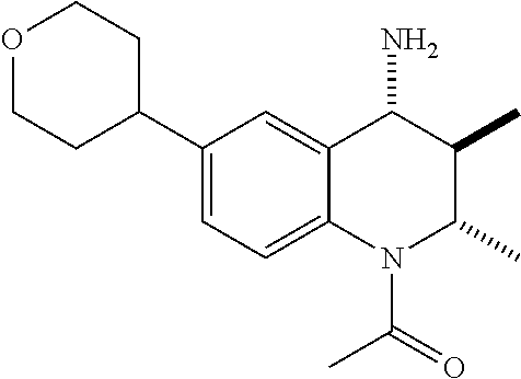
C1(C2CCOCC2)=CC=C2C(=C1)C(N)C(C)C(C)N2C(=O)C
